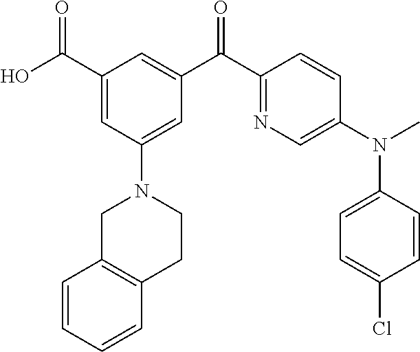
C1(C(O)=O)=CC(N2CC3=C(C=CC=C3)CC2)=CC(C(C2=NC=C(N(C)C3=CC=C(Cl)C=C3)C=C2)=O)=C1
